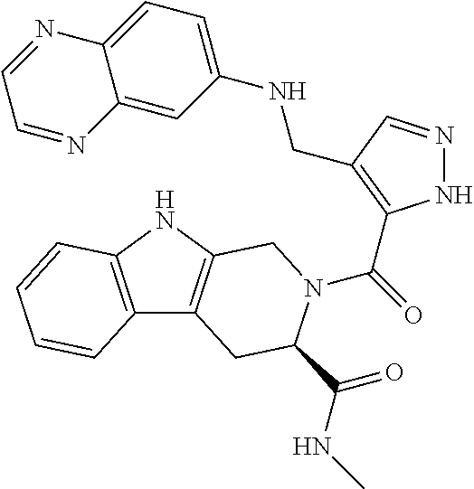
C1(NCC2=C(C(=O)N3C(C(=O)NC)CC4=C(NC5=C4C=CC=C5)C3)NN=C2)=CC=C2C(=C1)N=CC=N2
